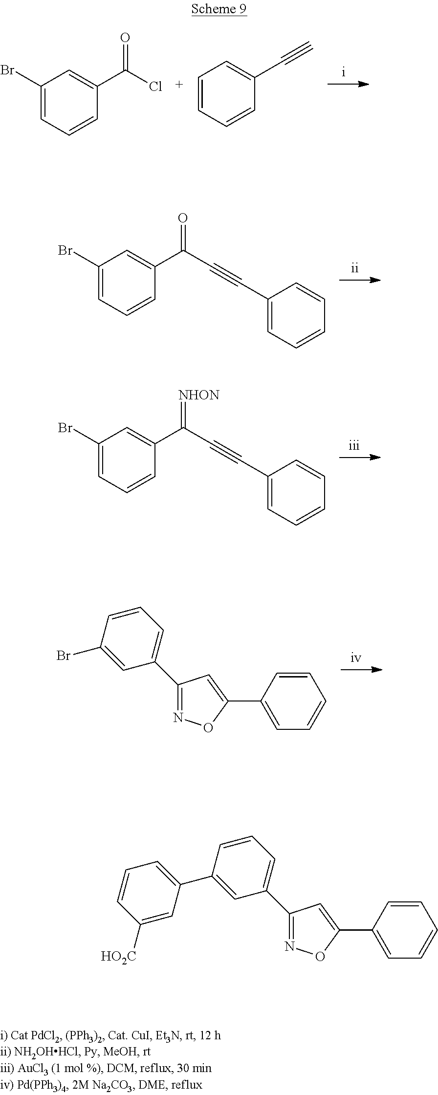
N1=C(C2=CC=CC(C3=CC=CC([HO2C])=C3)=C2)C=C(C2=CC=CC=C2)O1.C1(Br)=CC=CC(C(Cl)=O)=C1.C1=CC=CC(C#C)=C1.C1(Br)=CC=CC(C(C#CC2=CC=CC=C2)=O)=C1.C1(Br)=CC=CC(C(C#CC2=CC=CC=C2)=[NHON])=C1.N1=C(C2=CC=CC(Br)=C2)C=C(C2=CC=CC=C2)O1
